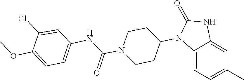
C1CN(C(NC2=CC=C(OC)C(Cl)=C2)=O)CCC1N1C(=O)NC2=CC(C)=CC=C12
